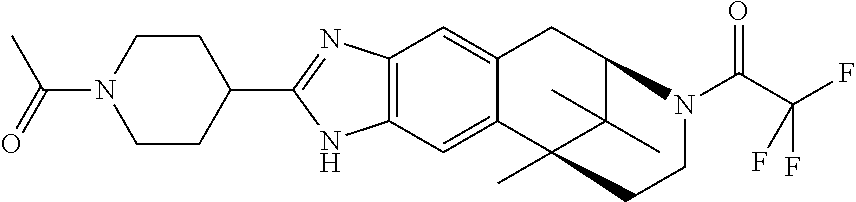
C12=C(C=C3C(=C1)CC1C(C)(C)C3(C)CCN1C(C(F)(F)F)=O)NC(C1CCN(C(=O)C)CC1)=N2
